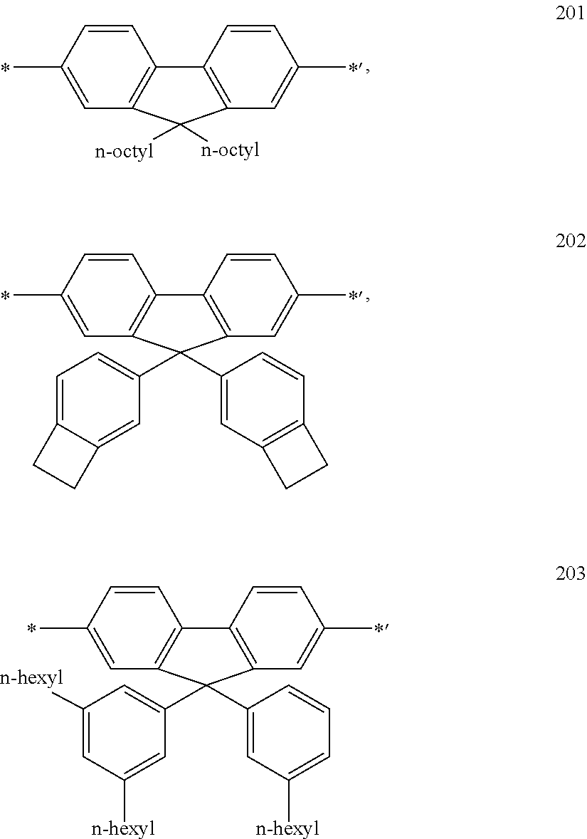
C1=CC(C)=CC2=C1C1=C(C=C(C)C=C1)C2([n-octyl])[n-octyl].C1=CC(C)=CC2=C1C1=C(C=C(C)C=C1)C2(C1=CC=C2C(=C1)CC2)C1=CC2=C(C=C1)CC2.C1=CC(C)=CC2=C1C1=C(C=C(C)C=C1)C2(C1=CC([n-hexyl])=CC([n-hexyl])=C1)C1=CC([n-hexyl])=CC=C1
